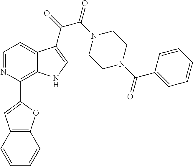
C1=NC(C2=CC3=C(O2)C=CC=C3)=C2C(=C1)C(C(=O)C(=O)N1CCN(C(=O)C3=CC=CC=C3)CC1)=CN2
